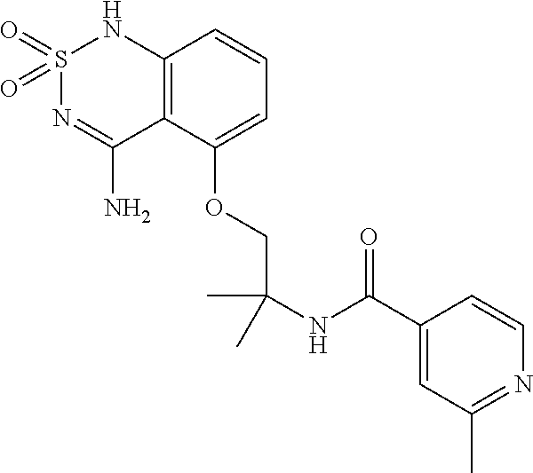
S1(=O)(=O)N=C(N)C2=C(N1)C=CC=C2OCC(NC(C1=CC(C)=NC=C1)=O)(C)C
